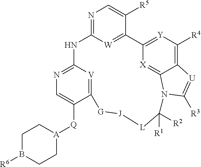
N1=C2[W]=C(C([R5])=C1)C1=[Y]C([R4])=C3C(=[X]1)N(C([R3])=[U]3)C([R1])([R2])[L][J][G]C1=[V]C(=NC=C1[Q][A]1CCB([R6])CC1)N2
